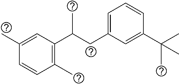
C1=CC(C)=C(C(CC2=CC=CC(C(C)(C)C)=C2)C)C=C1C
